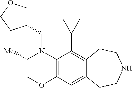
N1(CC2COCC2)C([Me])COC2=C1C(C1CC1)=C1C(=C2)CCNCC1
